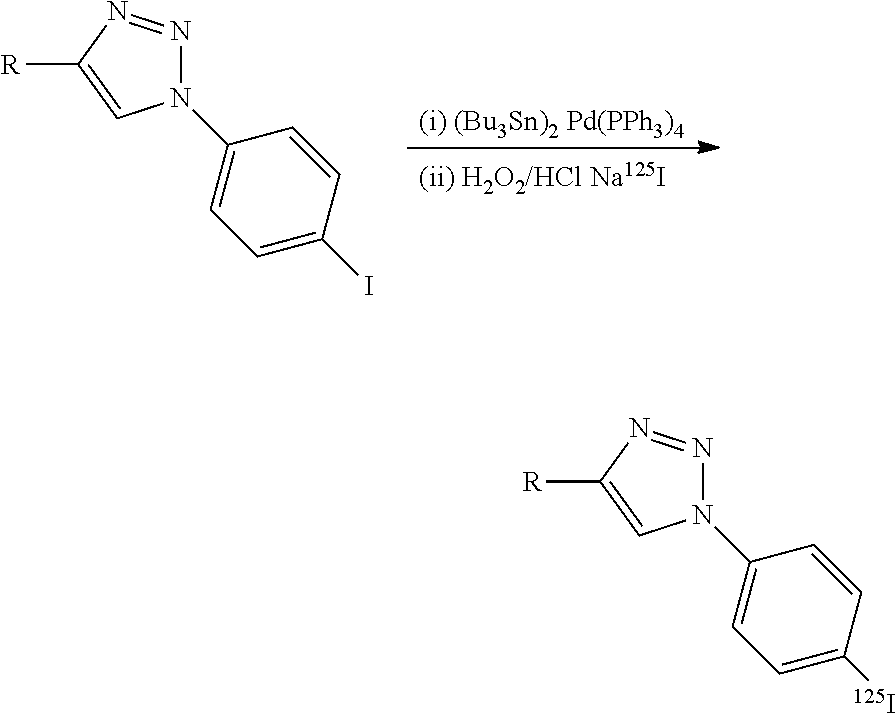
N1(C2=CC=C(I)C=C2)N=NC([R])=C1.N1(C2=CC=C([125I])C=C2)N=NC([R])=C1
